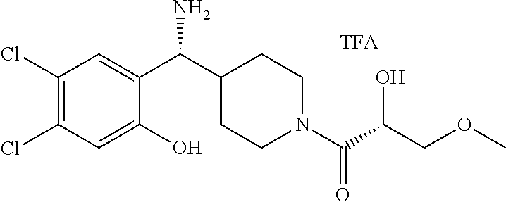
C1(Cl)=C(Cl)C=C(O)C(C(C2CCN(C(C(COC)O)=O)CC2)N)=C1
